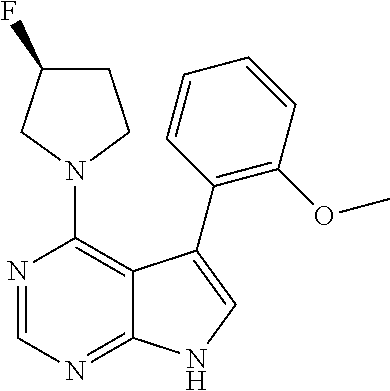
N1(C2=C3C(=NC=N2)NC=C3C2=C(OC)C=CC=C2)CCC(F)C1
